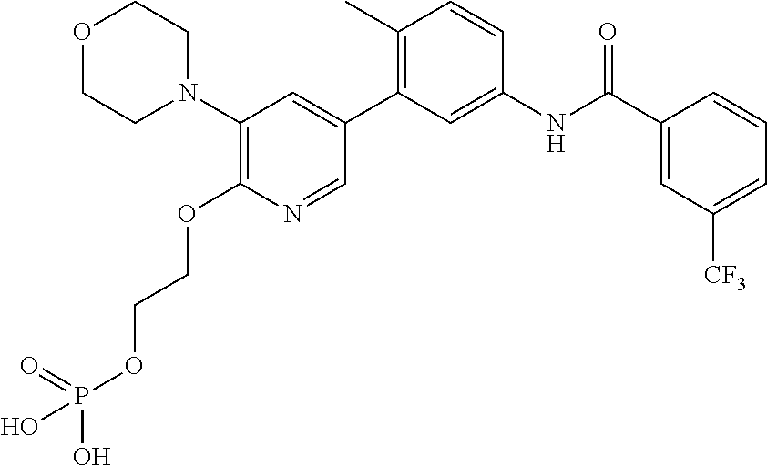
O1CCN(C2=C(OCCOP(O)(=O)O)N=CC(C3=C(C)C=CC(NC(C4=CC([CF3])=CC=C4)=O)=C3)=C2)CC1
